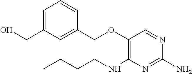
C1(OCC2=CC(CO)=CC=C2)=C(NCCCC)N=C(N)N=C1
